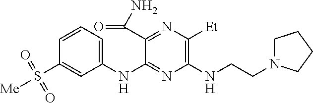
C1(NC2=NC(NCCN3CCCC3)=C([Et])N=C2C(N)=O)=CC=CC(S([Me])(=O)=O)=C1
